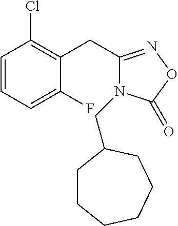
C1CCCCCC1CN1C(CC2=C(Cl)C=CC=C2F)=NOC1=O
